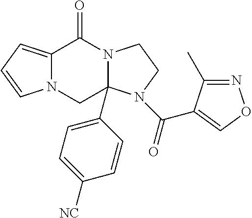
C12=CC=CN1CC1(C3=CC=C([NC])C=C3)N(C2=O)CCN1C(=O)C1=CON=C1C
